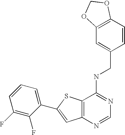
C12=C(N=CN=C1NCC1=CC3=C(C=C1)OCO3)C=C(C1=CC=CC(F)=C1F)S2
